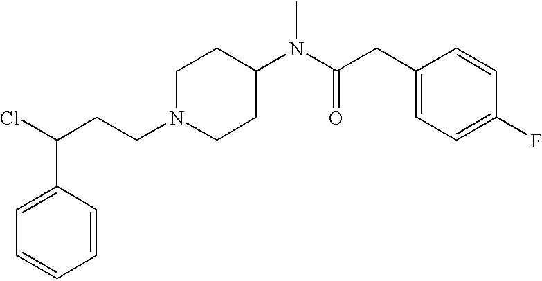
C(N1CCC(N(C(CC2=CC=C(F)C=C2)=O)C)CC1)CC(Cl)C1=CC=CC=C1
